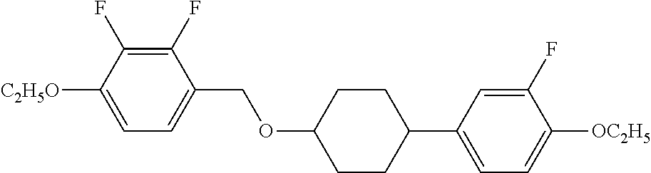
C1(F)=C(F)C([C2H5O])=CC=C1COC1CCC(C2=CC=C([OC2H5])C(F)=C2)CC1
